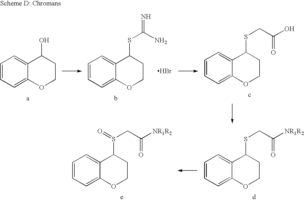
C1=CC=C2C(=C1)C(O)CCO2.C1=CC=C2C(=C1)C(SC(N)=N)CCO2.Br.C1=CC=C2C(=C1)C(SCC(O)=O)CCO2.C1=CC=C2C(=C1)C(SCC([NR1R2])=O)CCO2.C1=CC=C2C(=C1)C(S(CC([NR1R2])=O)=O)CCO2
